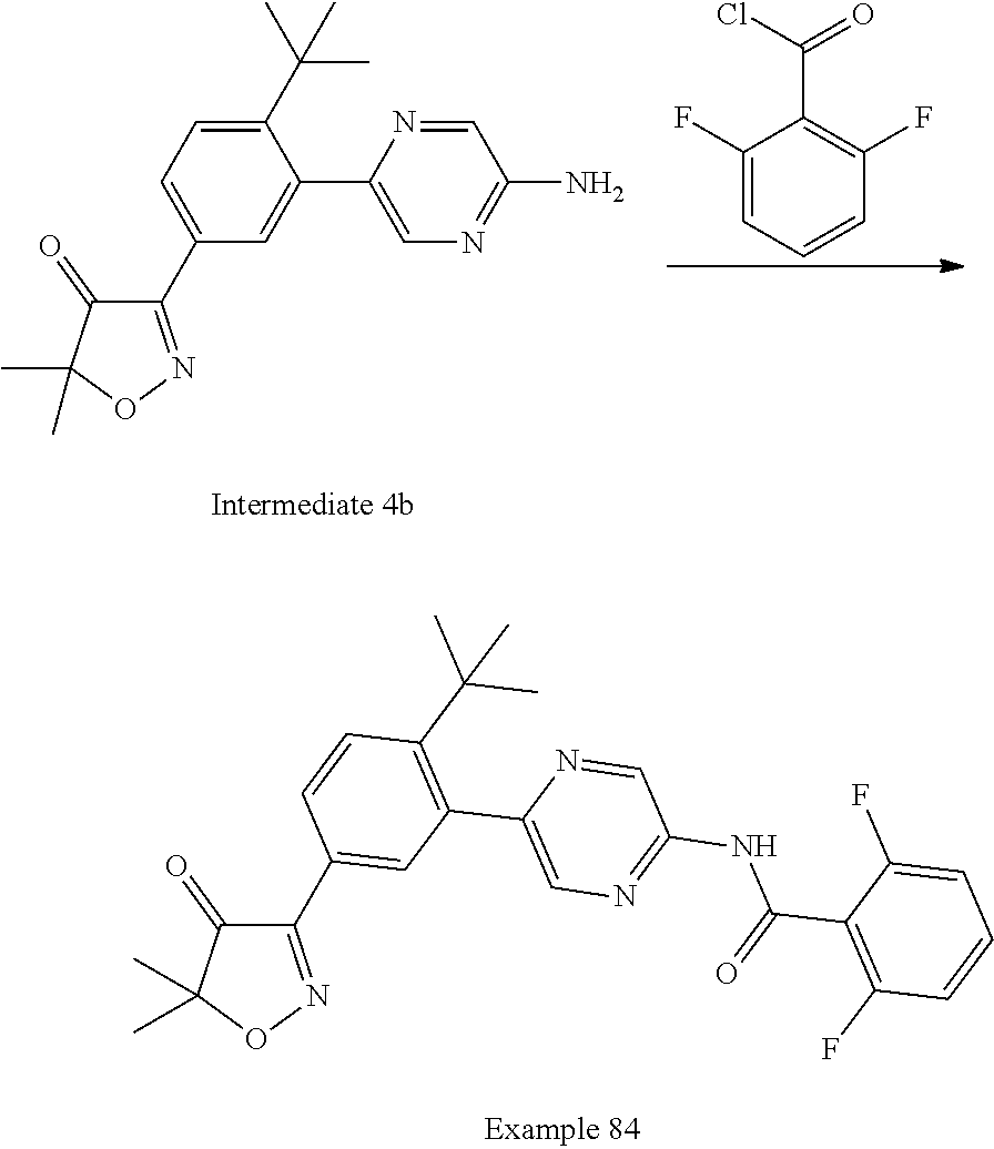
C1(C2=CC(C3=CN=C(NC(=O)C4=C(F)C=CC=C4F)C=N3)=C(C(C)(C)C)C=C2)=NOC(C)(C)C1=O.C1=C(C2=NOC(C)(C)C2=O)C=C(C2=CN=C(N)C=N2)C(C(C)(C)C)=C1.C1(F)=CC=CC(F)=C1C(Cl)=O
